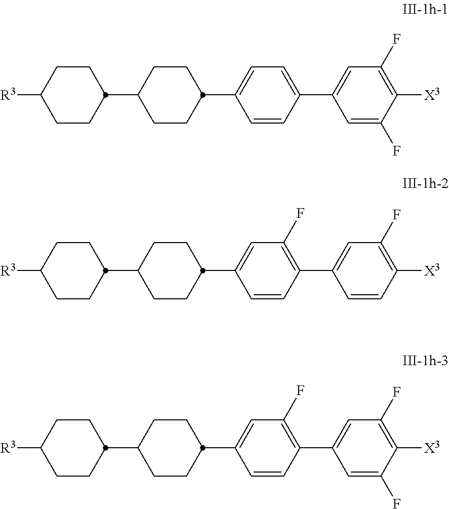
C1(C2CCC([R3])CC2)CCC(C2=CC=C(C3=CC(F)=C([X3])C(F)=C3)C=C2)CC1.C1(C2CCC([R3])CC2)CCC(C2=CC(F)=C(C3=CC(F)=C([X3])C=C3)C=C2)CC1.C1(C2CCC([R3])CC2)CCC(C2=CC(F)=C(C3=CC(F)=C([X3])C(F)=C3)C=C2)CC1
